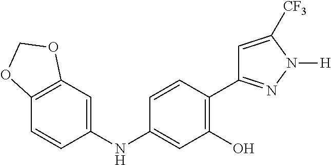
N(C1=CC(O)=C(C2=NN([H])C([CF3])=C2)C=C1)C1=CC2=C(C=C1)OCO2
